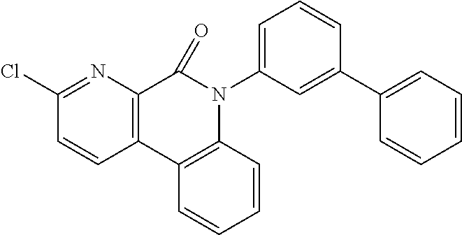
C12=C(C3=C(N(C4=CC=CC(C5=CC=CC=C5)=C4)C1=O)C=CC=C3)C=CC(Cl)=N2
